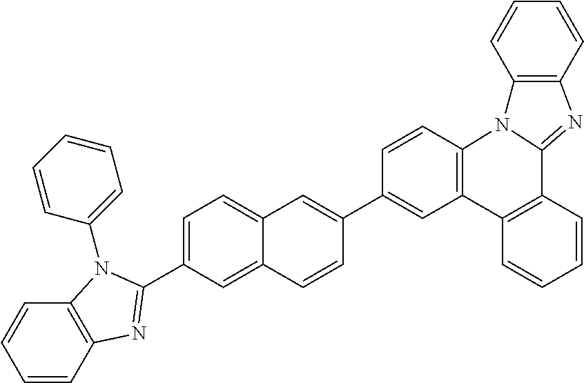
C12=CC=C(C3=NC4=C(C=CC=C4)N3C3=CC=CC=C3)C=C1C=CC(C1=CC3=C(C=C1)N1C(=NC4=C1C=CC=C4)C1=C3C=CC=C1)=C2
